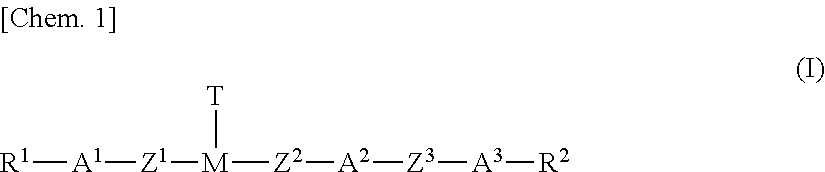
[R1][A1][Z1][M]([Z2][A2][Z3][A3][R2])[T]
